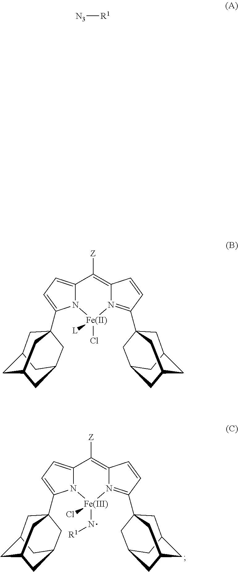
C1([Z])=C2N(=C(C34CC5CC(CC(C3)C5)C4)C=C2)[Fe](Cl)(N[R1])N2C1=CC=C2C12CC3CC(CC(C1)C3)C2.[N3][R1].C1([Z])=C2N(=C(C34CC5CC(CC(C3)C5)C4)C=C2)[Fe]([L])(Cl)N2C1=CC=C2C12CC3CC(CC(C1)C3)C2
